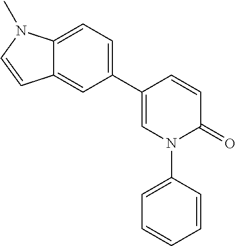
C1(C2=CC=C3C(=C2)C=CN3C)=CN(C2=CC=CC=C2)C(=O)C=C1
